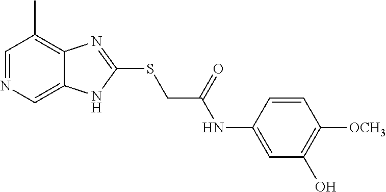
C1=NC=C2C(=C1C)N=C(SCC(NC1=CC(O)=C([OCH3])C=C1)=O)N2
